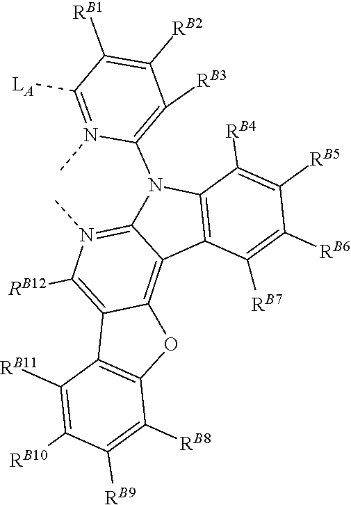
C1([RB7])=C([RB6])C([RB5])=C([RB4])C2=C1C1=C3C(=C([RB12])N(C)=C1N2C1=C([RB3])C([RB2])=C([RB1])C([LA])=N1C)C1=C(O3)C([RB8])=C([RB9])C([RB10])=C1[RB11]
